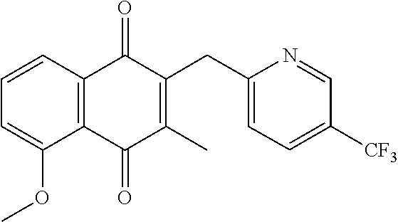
C1=C(OC)C2=C(C=C1)C(=O)C(CC1=CC=C([CF3])C=N1)=C(C)C2=O
